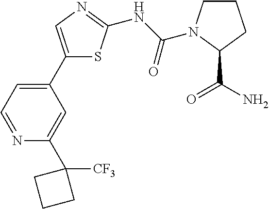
C1(C2=CC=NC(C3([CF3])CCC3)=C2)=CN=C(NC(=O)N2CCCC2C(=O)N)S1
